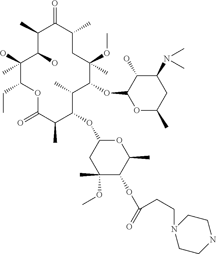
C1(C)(O)C(CC)OC(=O)C(C)C(OC2CC(OC)(C)C(OC(CCN3CCNCC3)=O)C(C)O2)C(C)C(OC2OC(C)CC(N(C)C)C2O)C(C)(OC)CC(C)C(=O)C(C)C1O
